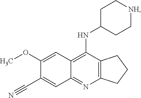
C12=C(N=C3C(=C1NC1CC[NH]CC1)C=C(OC)C(C#N)=C3)CCC2
